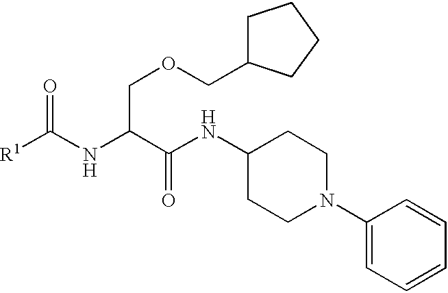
O=C(NC(COCC1CCCC1)C(NC1CCN(C2=CC=CC=C2)CC1)=O)[R1]
